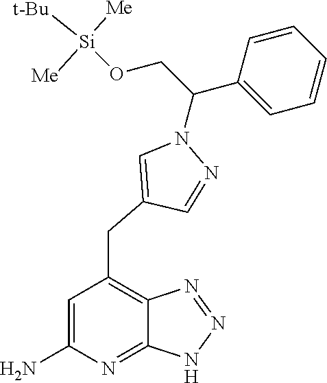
[Si](OCC(C1=CC=CC=C1)N1C=C(CC2=C3C(=NC(N)=C2)NN=N3)C=N1)([t-Bu])([Me])[Me]
